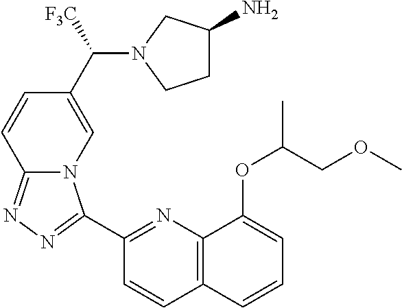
C1(C2=NN=C3N2C=C(C(N2CCC(N)C2)[F3C])C=C3)=NC2=C(C=C1)C=CC=C2OC(COC)C
